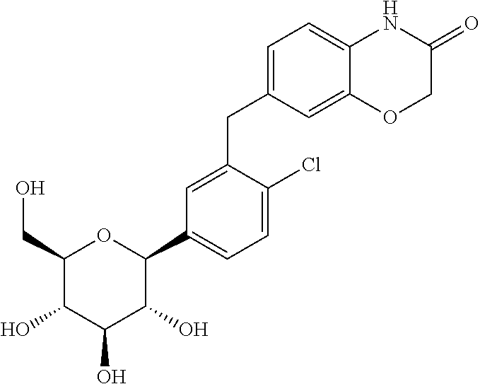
C1=C(CC2=CC=C3C(=C2)OCC(=O)N3)C(Cl)=CC=C1C1C(O)C(O)C(O)C(CO)O1
